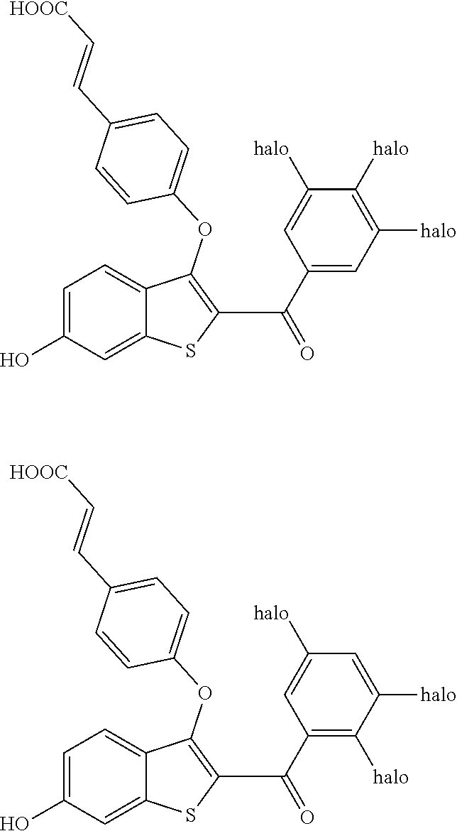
C1=C(O)C=C2C(=C1)C(OC1=CC=C(C=C[HOOC])C=C1)=C(C(C1=CC([halo])=C([halo])C([halo])=C1)=O)S2.C1=C(O)C=C2C(=C1)C(OC1=CC=C(C=C[HOOC])C=C1)=C(C(C1=C([halo])C([halo])=CC([halo])=C1)=O)S2
